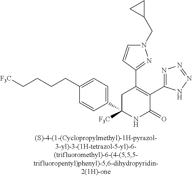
C1(C2=C(C3=NN=NN3)C(=O)NC(C3=CC=C(CCCC[F3C])C=C3)([F3C])C2)=NN(CC2CC2)C=C1
